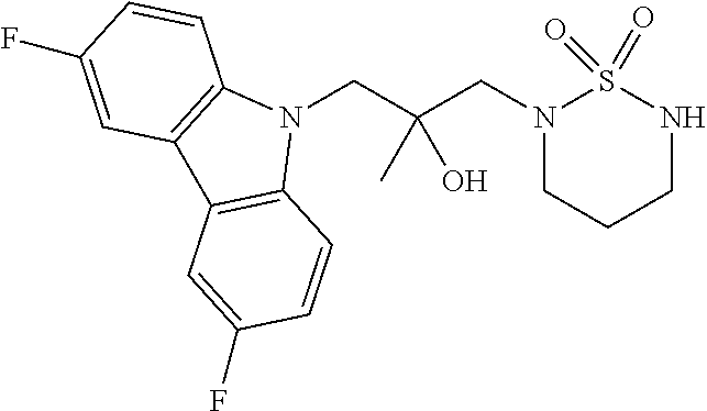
N1(CC(CN2CCCNS2(=O)=O)(C)O)C2=C(C3=C1C=CC(F)=C3)C=C(F)C=C2
